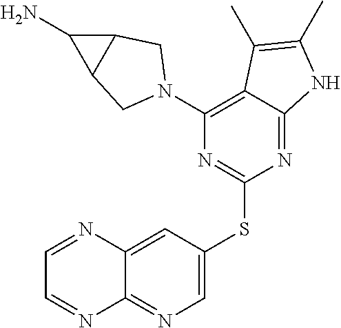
C1=C(SC2=NC(N3CC4C(C4N)C3)=C3C(=N2)NC(C)=C3C)C=C2C(=N1)N=CC=N2
